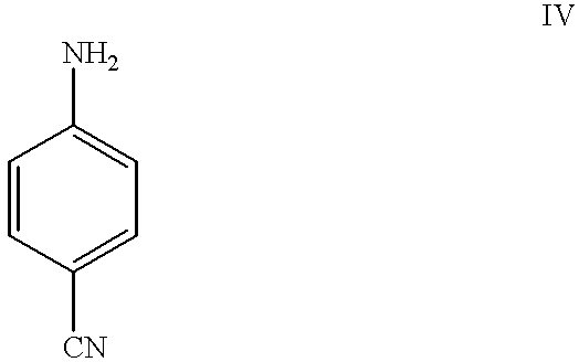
C1=CC([CN])=CC=C1N
